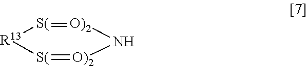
[R13]1[S(]=[O)2]N[O)2]=[S(]1
